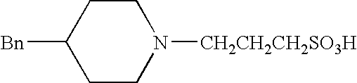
C1([Bn])CCN([CH2CH2CH2SO3H])CC1
